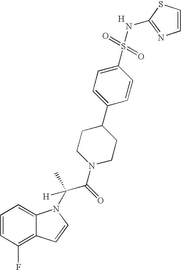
C1=CC(F)=C2C(=C1)N(C(C(N1CCC(C3=CC=C(S(=O)(=O)NC4=NC=CS4)C=C3)CC1)=O)([H])C)C=C2.[H]
